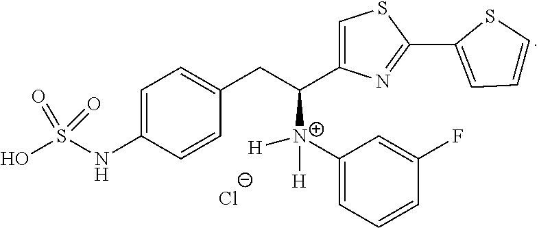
C1=C(NS(O)(=O)=O)C=CC(CC(C2=CSC(C3=CC=CS3)=N2)[N+](C2=CC=CC(F)=C2)([H])[H])=C1.[Cl-]
